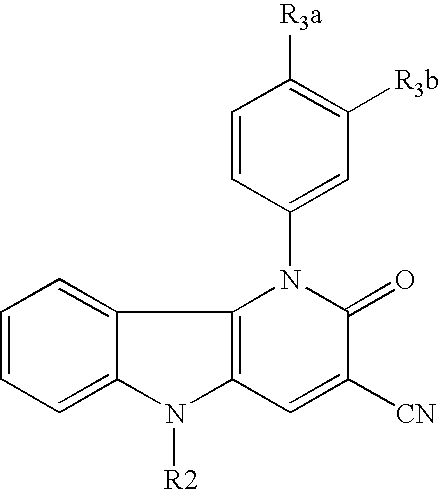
C1=CC=C2C(=C1)C1=C(N2[R2])C=C([CN])C(=O)N1C1=CC([R3b])=C([R3a])C=C1
